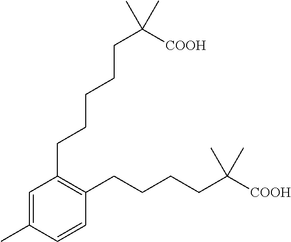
C1=C(C)C=CC(CCCCC([COOH])(C)C)=C1CCCCCC([COOH])(C)C
